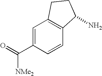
C(C1=CC2=C(C=C1)C(N)CC2)(=O)[NMe2]
